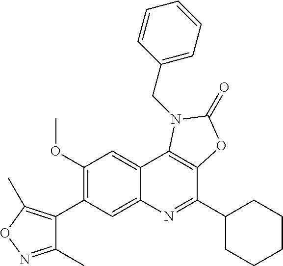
C1(C)=NOC(C)=C1C1=C(OC)C=C2C(=C1)N=C(C1CCCCC1)C1=C2N(CC2=CC=CC=C2)C(=O)O1
